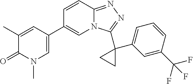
C1(C)=CC(C2=CN3C(=NN=C3C3(C4=CC=CC(C(F)(F)F)=C4)CC3)C=C2)=CN(C)C1=O
